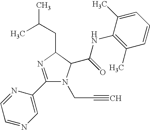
C1=NC(C2=NC(CC(C)C)C(C(NC3=C(C)C=CC=C3C)=O)N2CC#C)=CN=C1
